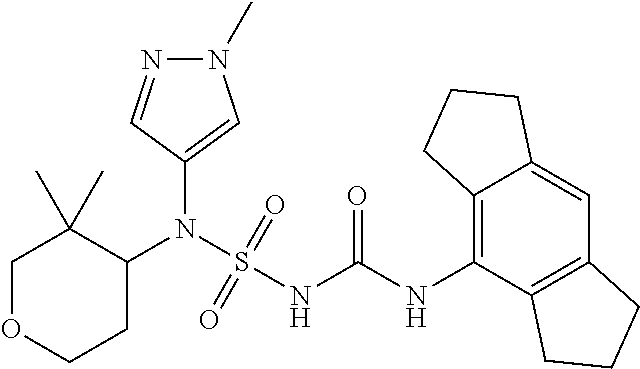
C1(N(S(NC(NC2=C3C(=CC4=C2CCC4)CCC3)=O)(=O)=O)C2C(C)(C)COCC2)=CN(C)N=C1
